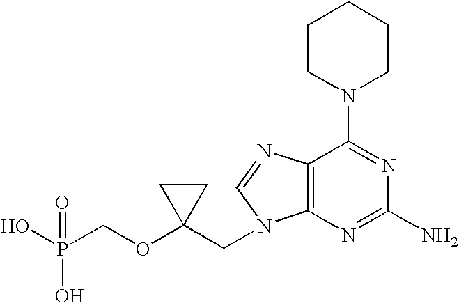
OP(COC1(CN2C3=C(C(N4CCCCC4)=NC(N)=N3)N=C2)CC1)(O)=O
